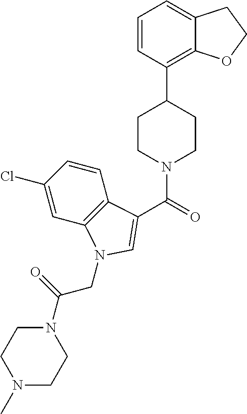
C1=CC(C2CCN(C(=O)C3=CN(CC(=O)N4CCN(C)CC4)C4=C3C=CC(Cl)=C4)CC2)=C2C(=C1)CCO2
